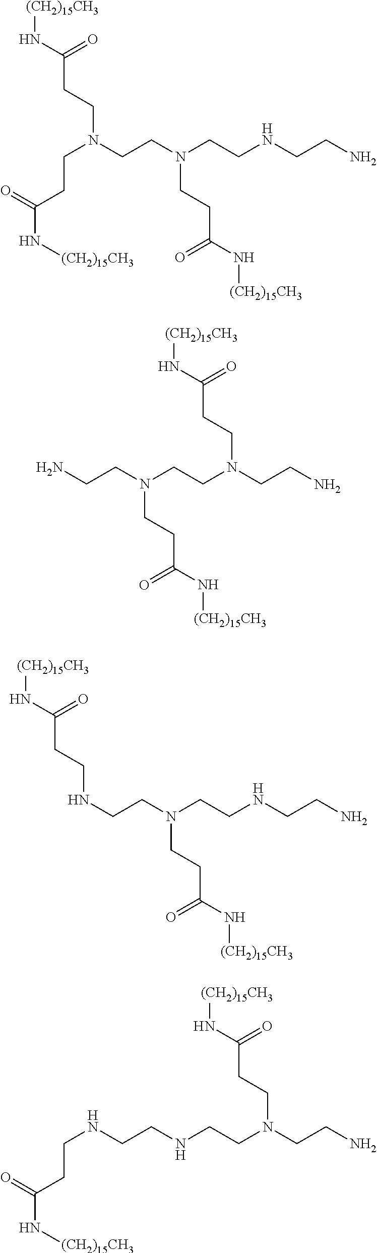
C(NCCN)CN(CCN(CCC(=O)N[(CH2)15CH3])CCC(=O)N[(CH2)15CH3])CCC(=O)N[(CH2)15CH3].C(N(CCN)CCC(=O)N[(CH2)15CH3])CN(CCN)CCC(=O)N[(CH2)15CH3].C(NCCN)CN(CCNCCC(=O)N[(CH2)15CH3])CCC(=O)N[(CH2)15CH3].C(N(CCN)CCC(=O)N[(CH2)15CH3])CNCCNCCC(=O)N[(CH2)15CH3]
